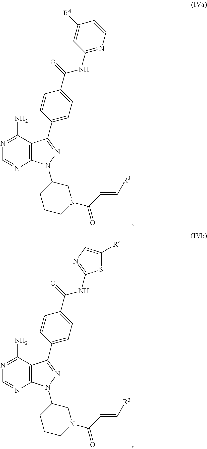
N1=C(N)C2=C(N=C1)N(C1CCCN(C(C=C[R3])=O)C1)N=C2C1=CC=C(C(=O)NC2=NC=CC([R4])=C2)C=C1.N1=C(N)C2=C(N=C1)N(C1CCCN(C(C=C[R3])=O)C1)N=C2C1=CC=C(C(=O)NC2=NC=C([R4])S2)C=C1
